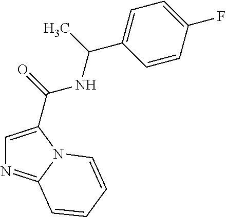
C1=C(C(=O)NC(C)C2=CC=C(F)C=C2)N2C(=N1)C=CC=C2
